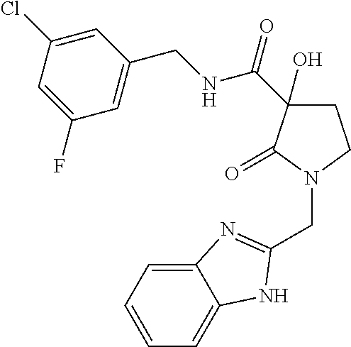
N(C(C1(O)CCN(CC2=NC3=CC=CC=C3N2)C1=O)=O)CC1=CC(F)=CC(Cl)=C1
